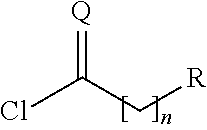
ClC(C[R])=[Q]
